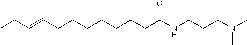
C(CCCCCCC(NCCCN(C)C)=O)C=CCC
